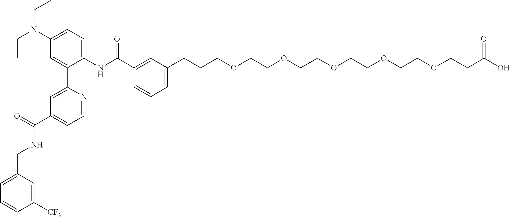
C1=CC=C(CCCOCCOCCOCCOCCOCCC(O)=O)C=C1C(=O)NC1=CC=C(N(CC)CC)C=C1C1=CC(C(NCC2=CC=CC([CF3])=C2)=O)=CC=N1
